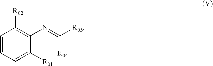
C1=CC=C([R01])C(N=C([R04])[R03])=C1[R02]
